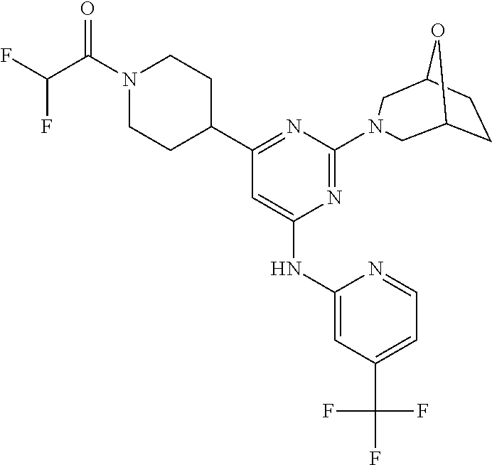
N1(C(C(F)F)=O)CCC(C2=NC(N3CC4CCC(O4)C3)=NC(NC3=CC(C(F)(F)F)=CC=N3)=C2)CC1
